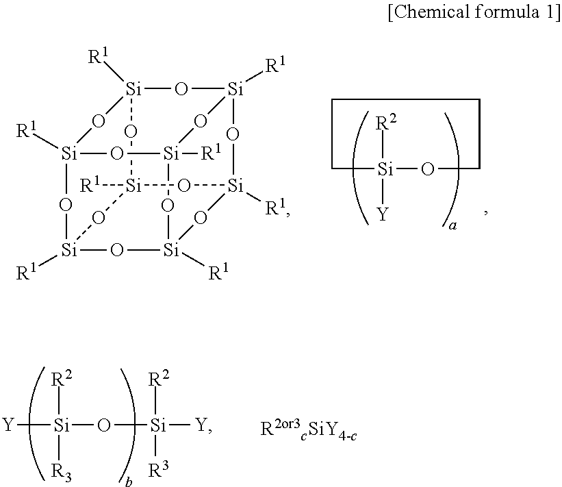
[R2][Si]1([Y])CCCCO1.[Si]12([R1])O[Si]3([R1])O[Si]4([R1])O[Si]([R1])(O1)O[Si]1([R1])O[Si]([R1])(O2)O[Si]([R1])(O3)O[Si]([R1])(O4)O1.[R2][Si]([R3])([Y])O[Si]([Y])([R2])[R3]
